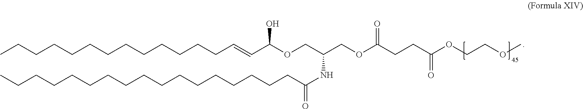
CCCCCCCCCCCCCC=CC(OCC(COC(CCC(OCCOC)=O)=O)NC(CCCCCCCCCCCCCCCCC)=O)O
